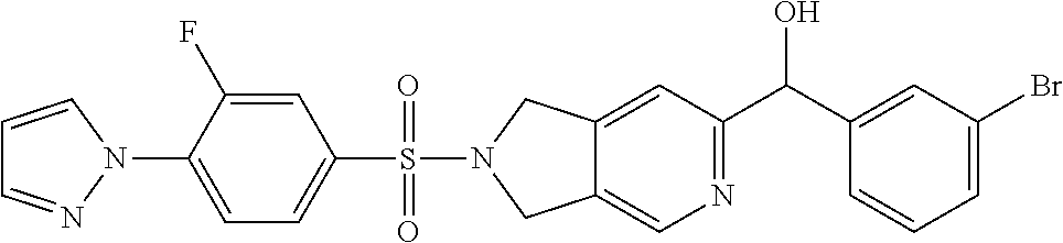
C12=CC(C(C3=CC(Br)=CC=C3)O)=NC=C1CN(S(C1=CC=C(N3C=CC=N3)C(F)=C1)(=O)=O)C2
